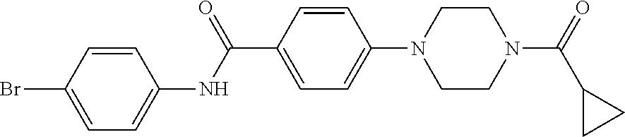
C1=CC(Br)=CC=C1NC(C1=CC=C(N2CCN(C(=O)C3CC3)CC2)C=C1)=O
